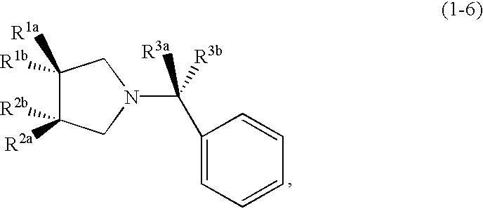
C1([R1b])([R1a])C([R2b])([R2a])CN(C([R3a])([R3b])C2=CC=CC=C2)C1
